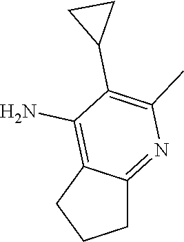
C12=C(N)C(C3CC3)=C(C)N=C1CCC2
